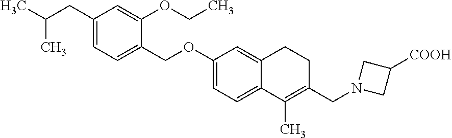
C1=C(OCC)C(COC2=CC=C3C(=C2)CCC(CN2CC([COOH])C2)=C3C)=CC=C1CC(C)C
